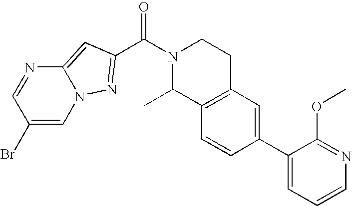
C12=CC(C(N3C(C)C4=C(CC3)C=C(C3=CC=CN=C3OC)C=C4)=O)=NN1C=C(Br)C=N2
